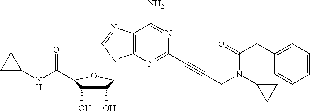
C1(O)C(O)C(C(NC2CC2)=O)OC1N1C2=C(C(N)=NC(C#CCN(C(CC3=CC=CC=C3)=O)C3CC3)=N2)N=C1
